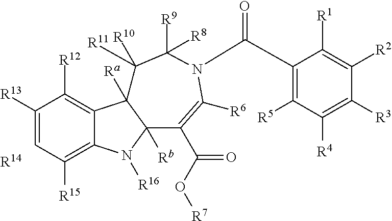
C1([R13])=CC([R15])=C2C(=C1[R12])C1([Ra])C([Rb])(N2[R16])C(C(=O)O[R7])=C([R6])N(C(C2=C([R5])C([R4])=C([R3])C([R2])=C2[R1])=O)C([R9])([R8])C1([R11])[R10].[R14]
